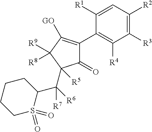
C1(=O)C(C2=C([R4])C([R3])=C([R2])C=C2[R1])=C([GO])C([R9])([R8])C1(C(C1CCCCS1(=O)=O)([R6])[R7])[R5]
